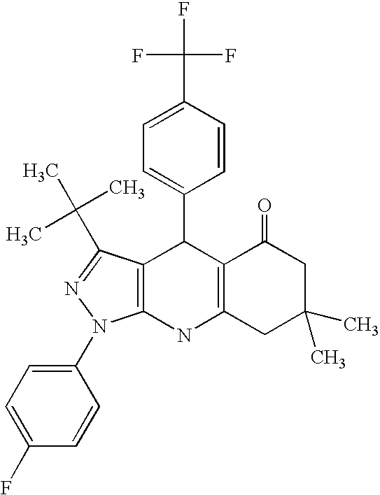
C12=C(NC3=C(C1C1=CC=C(C(F)(F)F)C=C1)C(C(C)(C)C)=NN3C1=CC=C(F)C=C1)CC(C)(C)CC2=O
